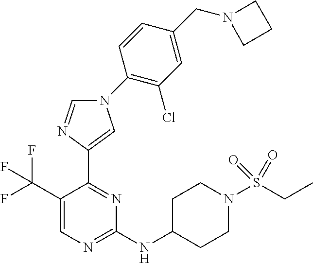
C1(NC2CCN(S(CC)(=O)=O)CC2)=NC=C(C(F)(F)F)C(C2=CN(C3=C(Cl)C=C(CN4CCC4)C=C3)C=N2)=N1
